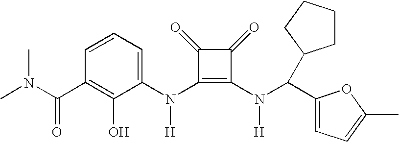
C(C1=C(O)C(N(C2=C(N(C(C3=CC=C(C)O3)C3CCCC3)[H])C(=O)C2=O)[H])=CC=C1)(=O)N(C)C
